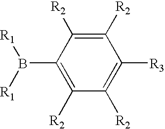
C1([R2])=C([R2])C(B([R1])[R1])=C([R2])C([R2])=C1[R3]
